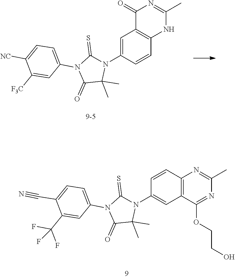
C1=CC2=C(C=C1N1C(=S)N(C3=CC=C(C#N)C(C(F)(F)F)=C3)C(=O)C1(C)C)C(OCCO)=NC(C)=N2.C1=C(N2C(=S)N(C3=CC=C([NC])C([F3C])=C3)C(=O)C2(C)C)C=CC2=C1C(=O)N=C(C)N2
